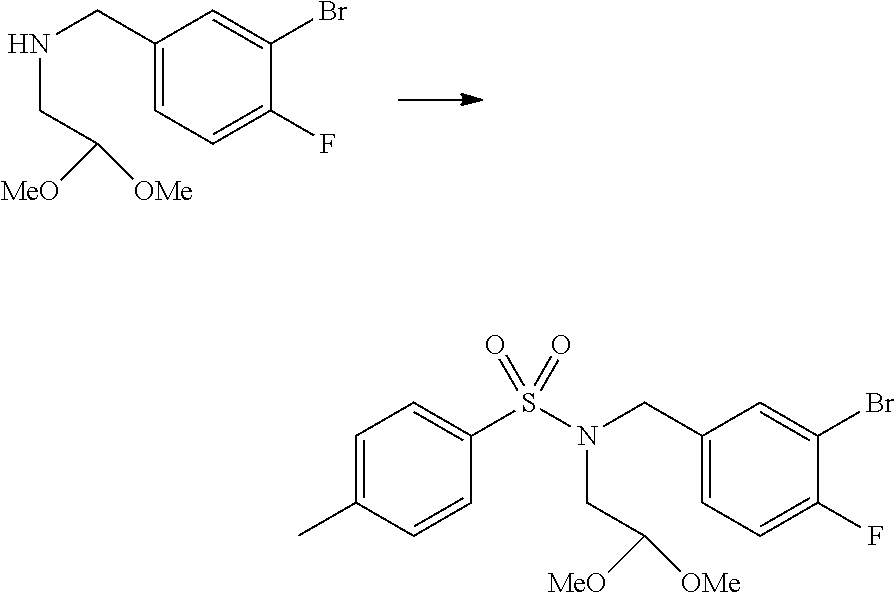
C1(CNCC([MeO])[OMe])=CC=C(F)C(Br)=C1.C1(CN(CC([MeO])[OMe])S(C2=CC=C(C)C=C2)(=O)=O)=CC=C(F)C(Br)=C1
